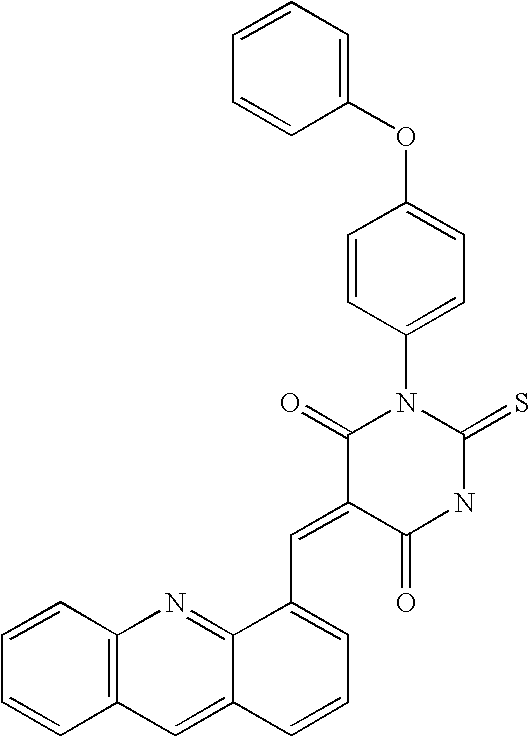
C1=CC=CC(OC2=CC=C(N3C(=O)C(=CC4=CC=CC5=CC6=C(N=C45)C=CC=C6)C(=O)NC3=S)C=C2)=C1
